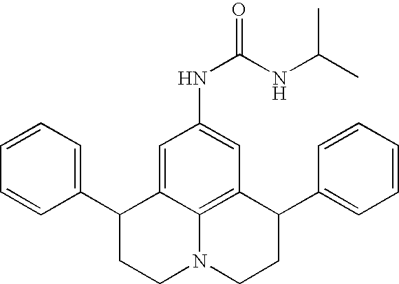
C1=CC=C(C2CCN3C4=C(C(C5=CC=CC=C5)CC3)C=C(NC(=O)NC(C)C)C=C24)C=C1
